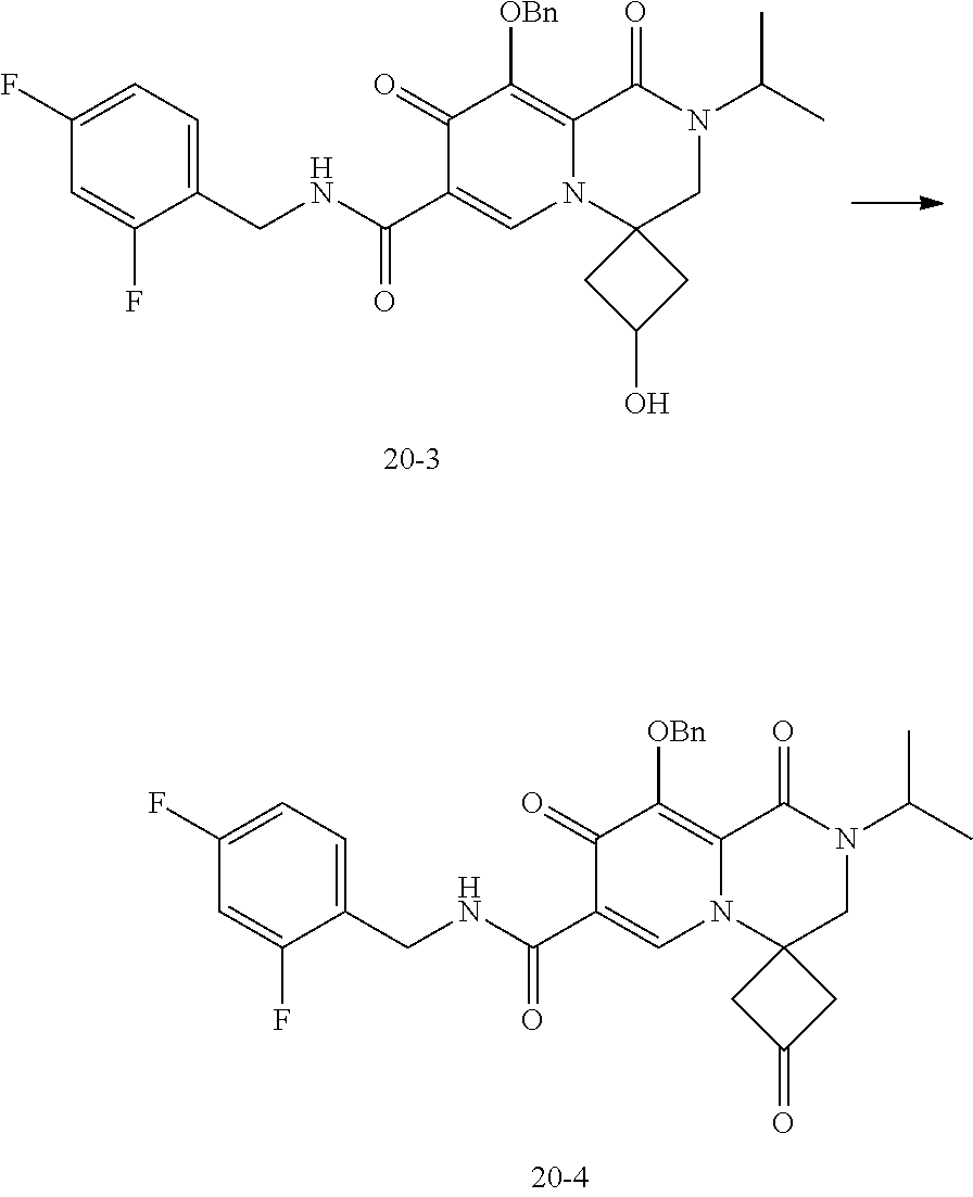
C1(F)=CC=C(CNC(C2=CN3C(=C([OBn])C2=O)C(=O)N(C(C)C)CC32CC(=O)C2)=O)C(F)=C1.C1(F)=CC=C(CNC(C2=CN3C(=C([OBn])C2=O)C(=O)N(C(C)C)CC32CC(O)C2)=O)C(F)=C1
